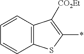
C1=CC2=C(C=C1)SC(*)=C2[CO2Et]
